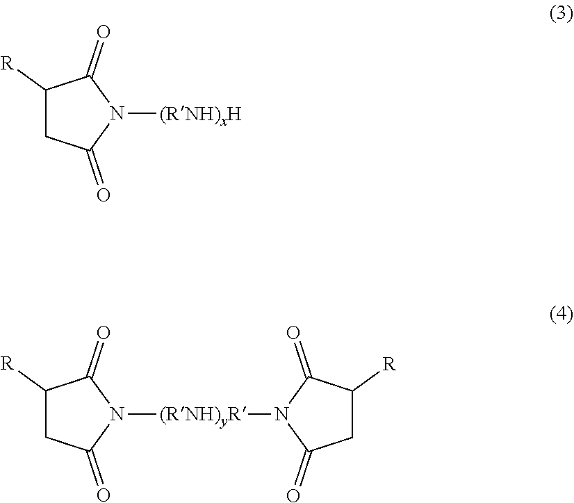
C1([R])CC(=O)N([(RNH)xH])C1=O.C1([R])CC(=O)N([(RNH)yR]N2C(=O)CC([R])C2=O)C1=O
